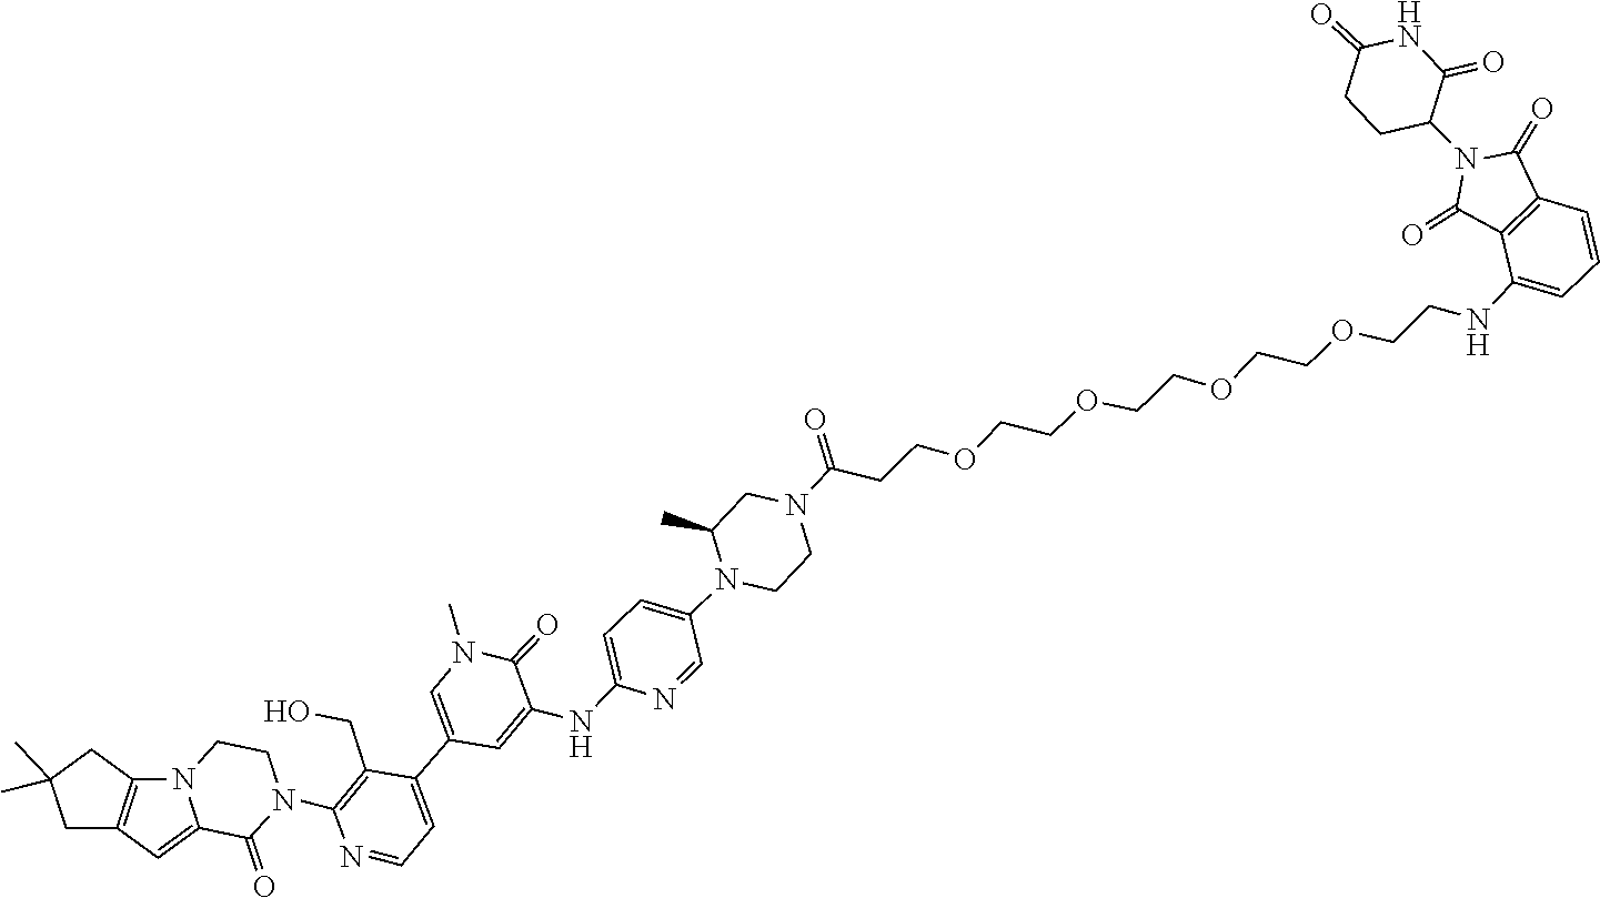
C12=CC3=C(CC(C)(C)C3)N1CCN(C1=C(CO)C(C3=CN(C)C(=O)C(NC4=CC=C(N5CCN(C(=O)CCOCCOCCOCCOCCNC6=CC=CC7=C6C(=O)N(C6CCC(=O)NC6=O)C7=O)CC5C)C=N4)=C3)=CC=N1)C2=O
